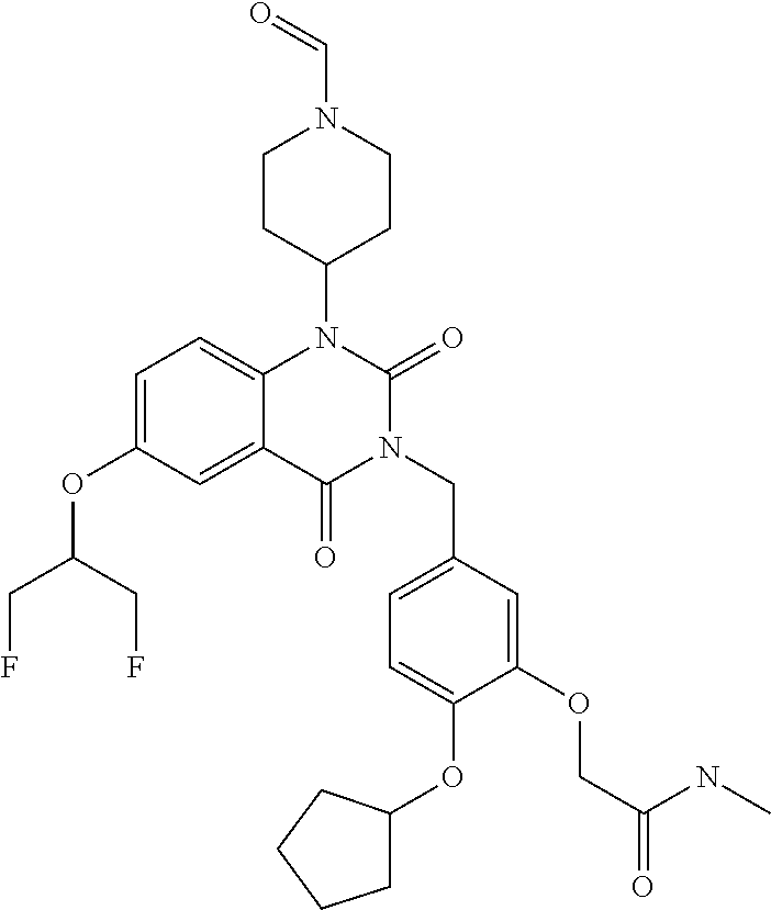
C1=C(OC(CF)CF)C=C2C(=C1)N(C1CCN(C=O)CC1)C(=O)N(CC1=CC=C(OC3CCCC3)C(OCC(=O)NC)=C1)C2=O
